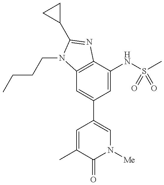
C12=C(C(NS(C)(=O)=O)=CC(C3=CN([Me])C(=O)C(C)=C3)=C1)N=C(C1CC1)N2CCCC
